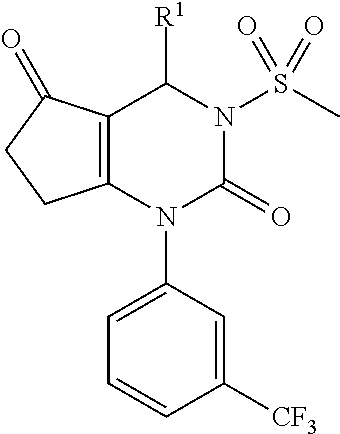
[R1]C1N(S(C)(=O)=O)C(=O)N(C2=CC=CC([CF3])=C2)C2=C1C(=O)CC2
